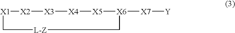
[X1]1[X2][X3][X4][X5][X6]([X7][Y])C[L-Z]C1
